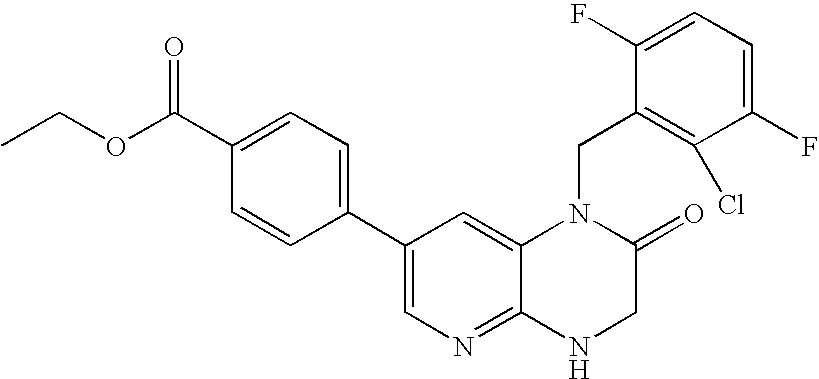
C1(C2=CN=C3C(=C2)N(CC2=C(Cl)C(F)=CC=C2F)C(=O)CN3)=CC=C(C(OCC)=O)C=C1
